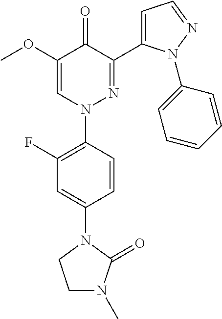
C1(F)=C(N2N=C(C3=CC=NN3C3=CC=CC=C3)C(=O)C(OC)=C2)C=CC(N2CCN(C)C2=O)=C1
